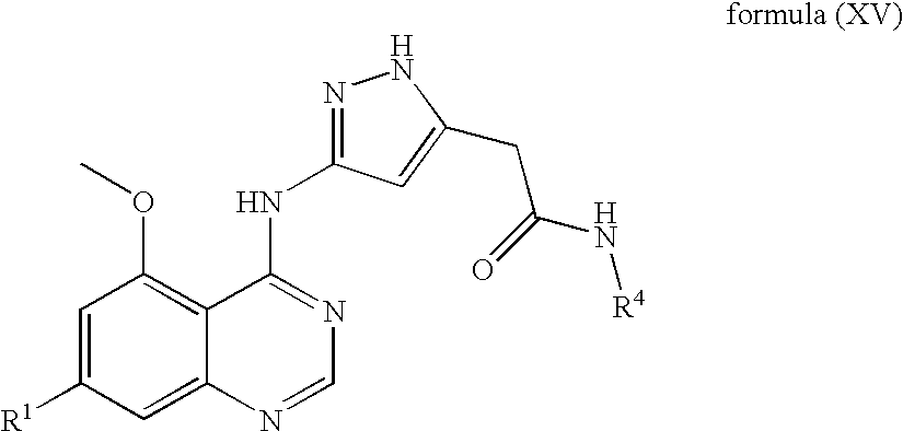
C1=C([R1])C=C2C(=C1OC)C(NC1=NNC(CC(N[R4])=O)=C1)=NC=N2
